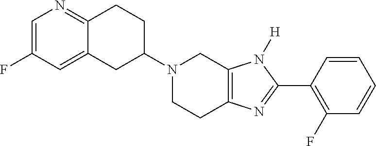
C12=NC=C(F)C=C1CC(N1CCC3=C(C1)N([H])C(C1=C(F)C=CC=C1)=N3)CC2
